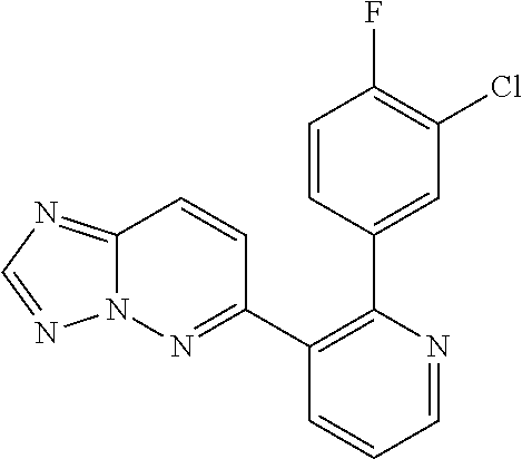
C1=CC(C2=C(C3=NN4C(=NC=N4)C=C3)C=CC=N2)=CC(Cl)=C1F
